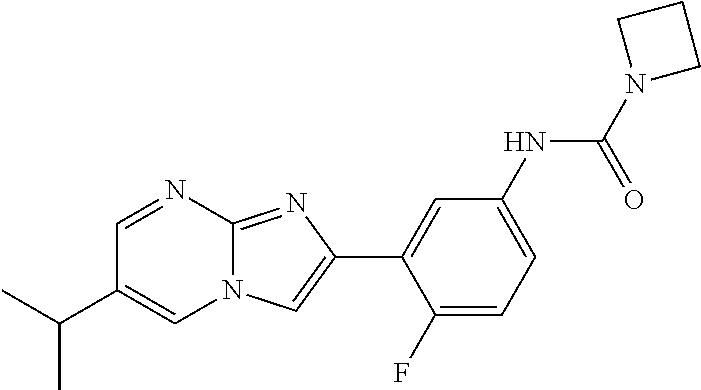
C1=NC2=NC(C3=CC(NC(N4CCC4)=O)=CC=C3F)=CN2C=C1C(C)C
